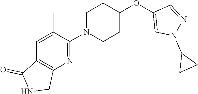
C1=C(C)C(N2CCC(OC3=CN(C4CC4)N=C3)CC2)=NC2=C1C(=O)NC2
